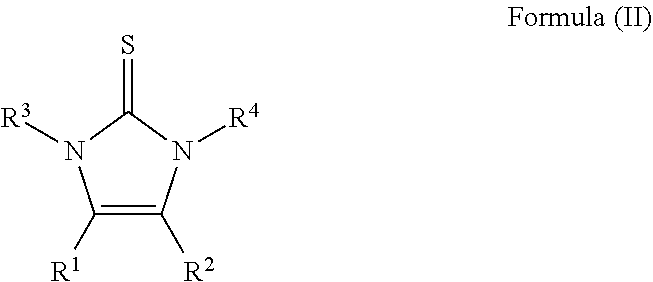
C1([R1])=C([R2])N([R4])C(=S)N1[R3]
